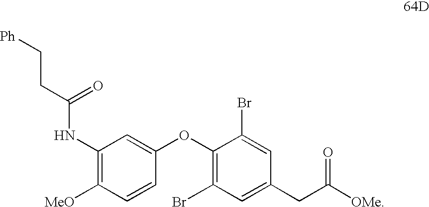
C1(NC(CC[Ph])=O)=C([MeO])C=CC(OC2=C(Br)C=C(CC(=O)[OMe])C=C2Br)=C1
